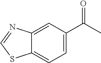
C1=C2C(=CC=C1C(C)=O)SC=N2
